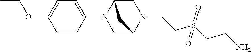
C1C2N(C3=CC=C(OCC)C=C3)CC(N1CCS(CCN)(=O)=O)C2
